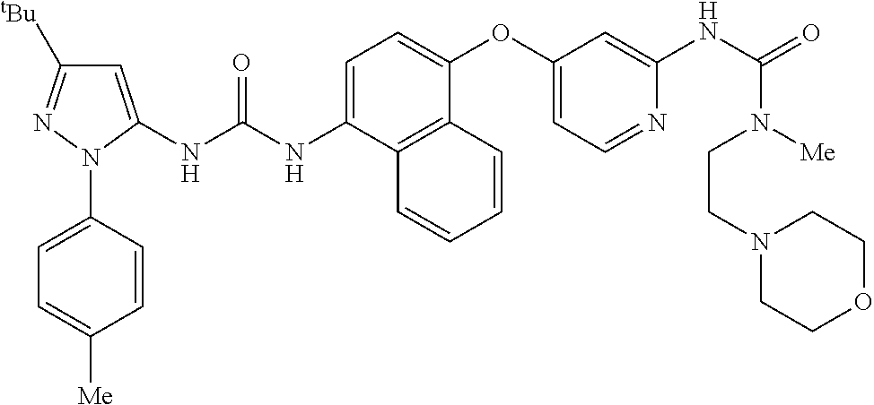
C1=C(NC(NC2=CC([tBu])=NN2C2=CC=C([Me])C=C2)=O)C2=C(C(OC3=CC=NC(NC(=O)N(CCN4CCOCC4)[Me])=C3)=C1)C=CC=C2
